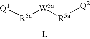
[R5a]([W5a][R5a][Q2])[Q1].[L]
